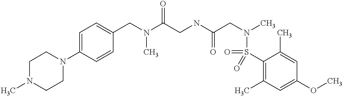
N1(C2=CC=C(CN(C(CNC(CN(C)S(C3=C(C)C=C(OC)C=C3C)(=O)=O)=O)=O)C)C=C2)CCN(C)CC1
